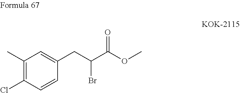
ClC1=C(C)C=C(CC(C(OC)=O)Br)C=C1
